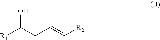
[R1]C(CC=C[R2])O
